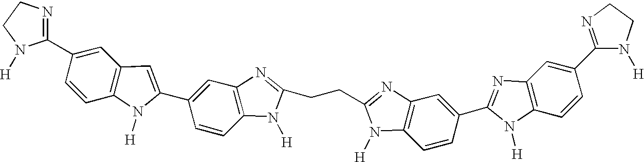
C1(C2=CC3=C(C=C2)N([H])C(C2=CC4=C(C=C2)N([H])C(CCC2=NC5=C(C=CC(C6=NC7=C(C=CC(C8=NCCN8[H])=C7)N6[H])=C5)N2[H])=N4)=C3)=NCCN1[H]
